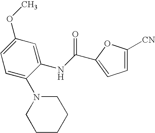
C1=C([CN])OC(C(NC2=CC(OC)=CC=C2N2CCCCC2)=O)=C1
